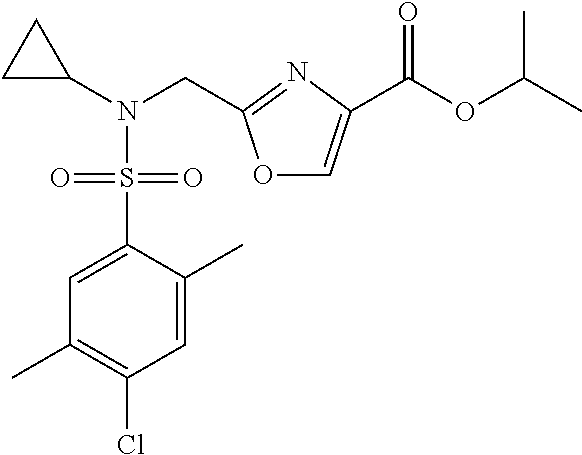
C1C(N(CC2=NC(C(OC(C)C)=O)=CO2)S(C2=CC(C)=C(Cl)C=C2C)(=O)=O)C1
